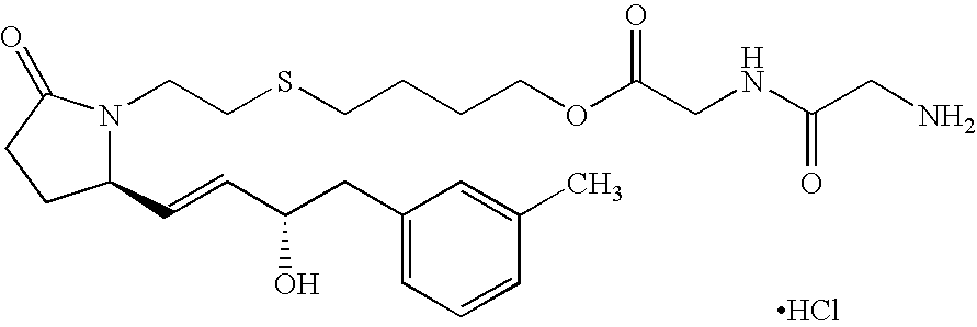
C1(C=CC(CC2=CC=CC(C)=C2)O)N(CCSCCCCOC(CNC(CN)=O)=O)C(=O)CC1.Cl
